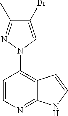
C1=CC(N2N=C(C)C(Br)=C2)=C2C(=N1)NC=C2
